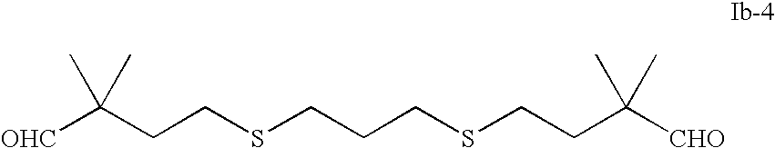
[OHC]C(CCSCCCSCCC([CHO])(C)C)(C)C
